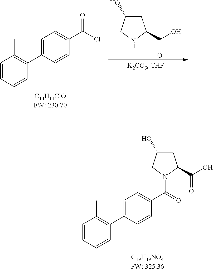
C1(C(=O)N2CC(O)CC2C(O)=O)=CC=C(C2=C(C)C=CC=C2)C=C1.C1(C(=O)Cl)=CC=C(C2=C(C)C=CC=C2)C=C1.C1C(O)CNC1C(O)=O
